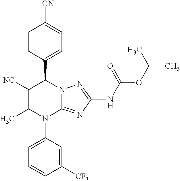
C1=CC(C2C([NC])=C(C)N(C3=CC=CC([CF3])=C3)C3=NC(NC(=O)OC(C)C)=NN23)=CC=C1[CN]
